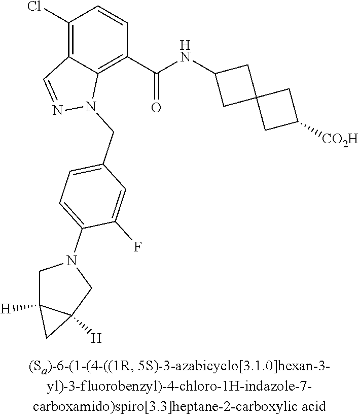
C1(Cl)=C2C(=C(C(NC3CC4(C3)CC([CO2H])C4)=O)C=C1)N(CC1=CC=C(N3CC4([H])C([H])(C3)C4)C(F)=C1)N=C2
